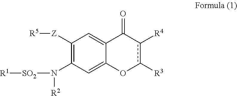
C1([Z][R5])=C(N([SO2][R1])[R2])C=C2C(=C1)C(=O)c([R4])c([R3])O2
